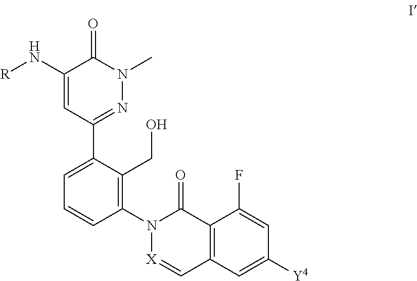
[R]NC1=CC(C2=CC=CC(N3[X]=CC4=C(C3=O)C(F)=CC([Y4])=C4)=C2CO)=NN(C)C1=O
